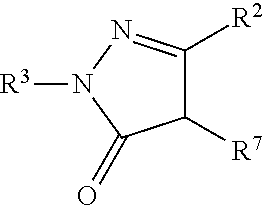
C1([R7])C([R2])=NN([R3])C1=O
